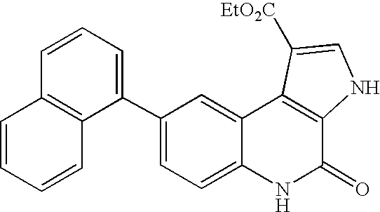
C1(C2=CC=CC3=C2C=CC=C3)=CC=C2C(=C1)C1=C(C(=O)N2)NC=C1[EtO2C]
